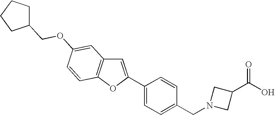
C1CCCC1COC1=CC2=C(OC(C3=CC=C(CN4CC(C(O)=O)C4)C=C3)=C2)C=C1
